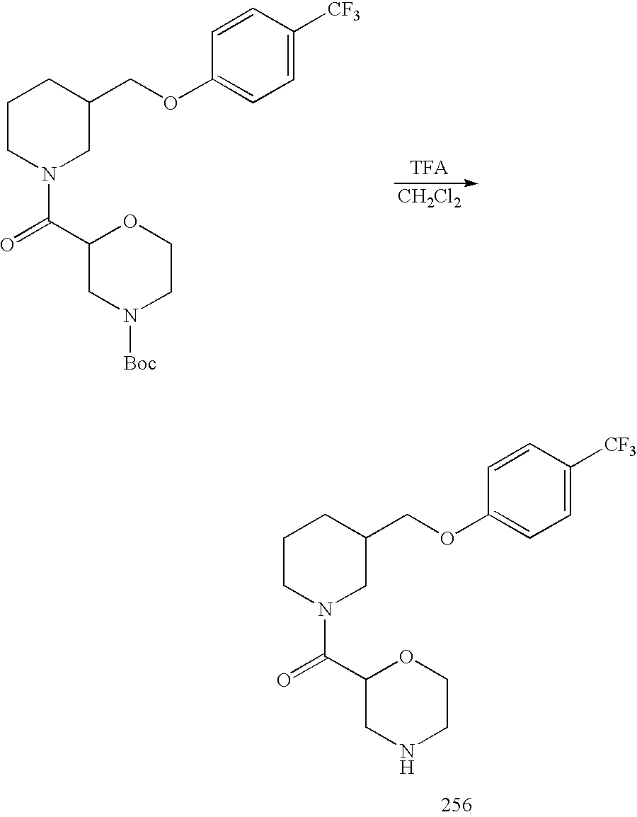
C1CN(C(=O)C2CN([Boc])CCO2)CC(COC2=CC=C([CF3])C=C2)C1.[CH2Cl2].C1CN(C(=O)C2CNCCO2)CC(COC2=CC=C([CF3])C=C2)C1
